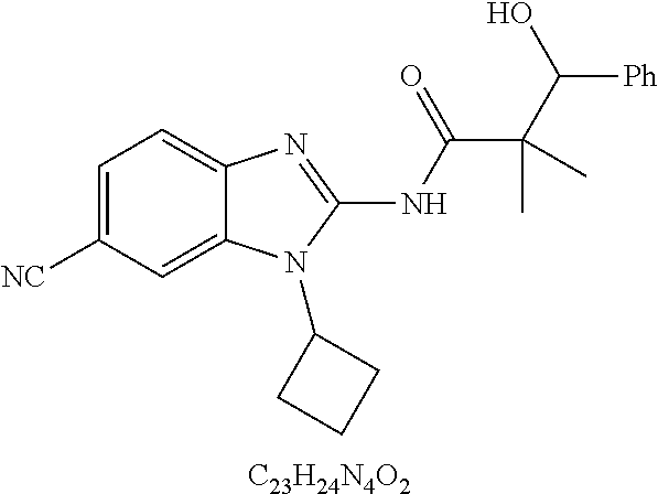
C1=C([NC])C=C2C(=C1)N=C(NC(=O)C(C(O)[Ph])(C)C)N2C1CCC1.[C23H24N4O2]
